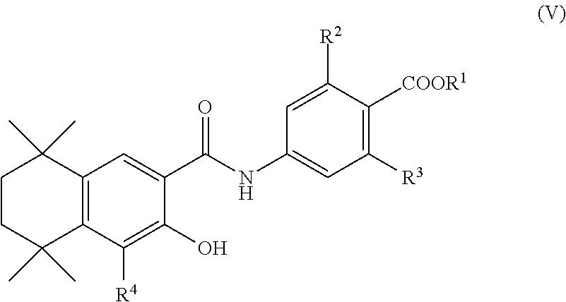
C1CC(C)(C)C2=C(C1(C)C)C=C(C(NC1=CC([R3])=C([COOR1])C([R2])=C1)=O)C(O)=C2[R4]
